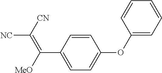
C1(C([MeO])=C([CN])[NC])=CC=C(OC2=CC=CC=C2)C=C1
